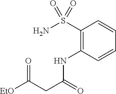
NS(C1=C(NC(CC([EtO])=O)=O)C=CC=C1)(=O)=O
